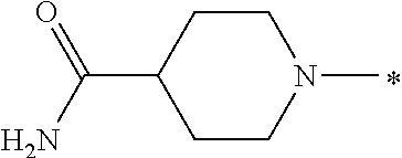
N1(C)CCC(C(N)=O)CC1
